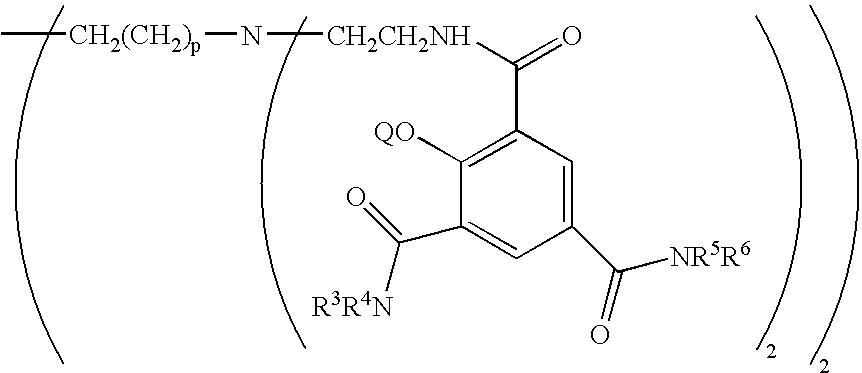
C1([QO])=C(C([CH2CH2NH]N[CH2(CH2)p]C)=O)C=C(C(=O)[NR5R6])C=C1C(=O)[R3R4N]
